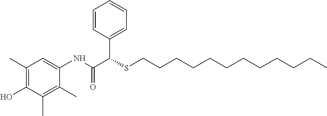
C1(C)=C(O)C(C)=C(C)C(NC(C(SCCCCCCCCCCCC)C2=CC=CC=C2)=O)=C1
